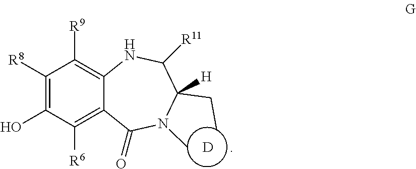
C1([R8])=C(O)C([R6])=C2C(=C1[R9])NC([R11])C(CC)([H])N(C)C2=O.[D]
